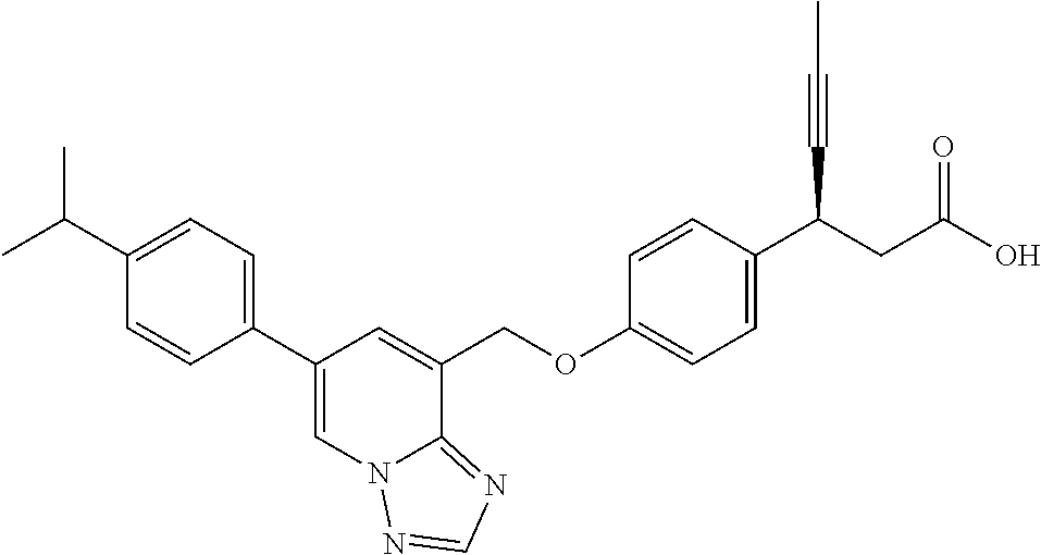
C1(C2=CC=C(C(C)C)C=C2)=CN2C(=NC=N2)C(COC2=CC=C(C(CC(O)=O)C#CC)C=C2)=C1
